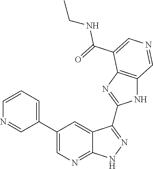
C1=CC=C(C2=CN=C3C(=C2)C(C2=NC4=C(N2)C=NC=C4C(=O)NCC)=NN3)C=N1
